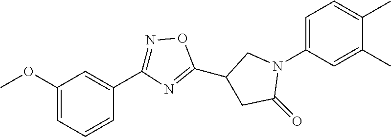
C1=C(N2CC(C3=NC(C4=CC(OC)=CC=C4)=NO3)CC2=O)C=C(C)C(C)=C1
